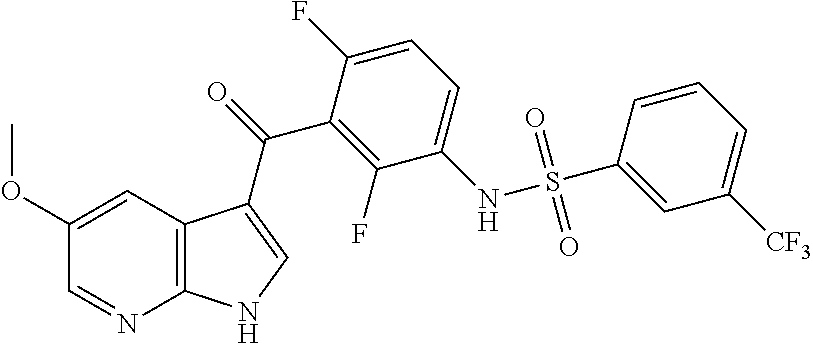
O(C1=CC2=C(N=C1)NC=C2C(=O)C1=C(F)C(NS(C2=CC([CF3])=CC=C2)(=O)=O)=CC=C1F)C
